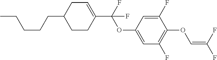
C1CC(C(F)(OC2=CC(F)=C(OC=C(F)F)C(F)=C2)F)=CCC1CCCCC
